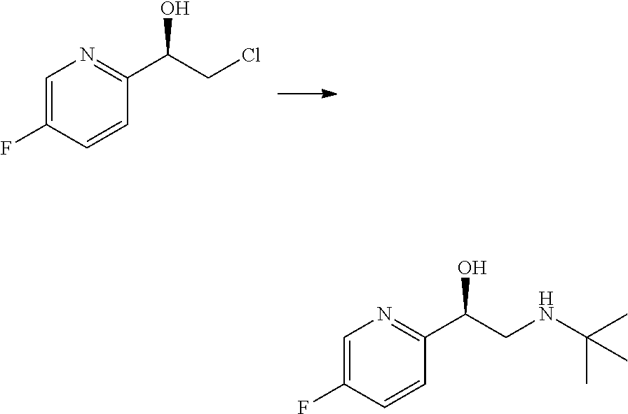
C1=C(F)C=CC(C(CCl)O)=N1.C1=C(F)C=CC(C(CNC(C)(C)C)O)=N1
